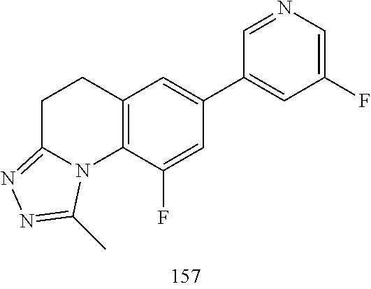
C12=C(C(F)=CC(C3=CC(F)=CN=C3)=C1)N1C(=NN=C1C)CC2
